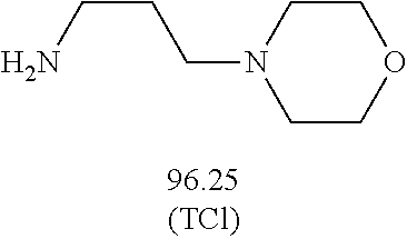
C1COCCN1CCCN
